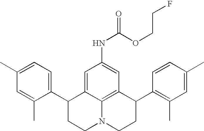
C1(C)=CC=C(C2CCN3C4=C(C(C5=C(C)C=C(C)C=C5)CC3)C=C(NC(=O)OCCF)C=C24)C(C)=C1
